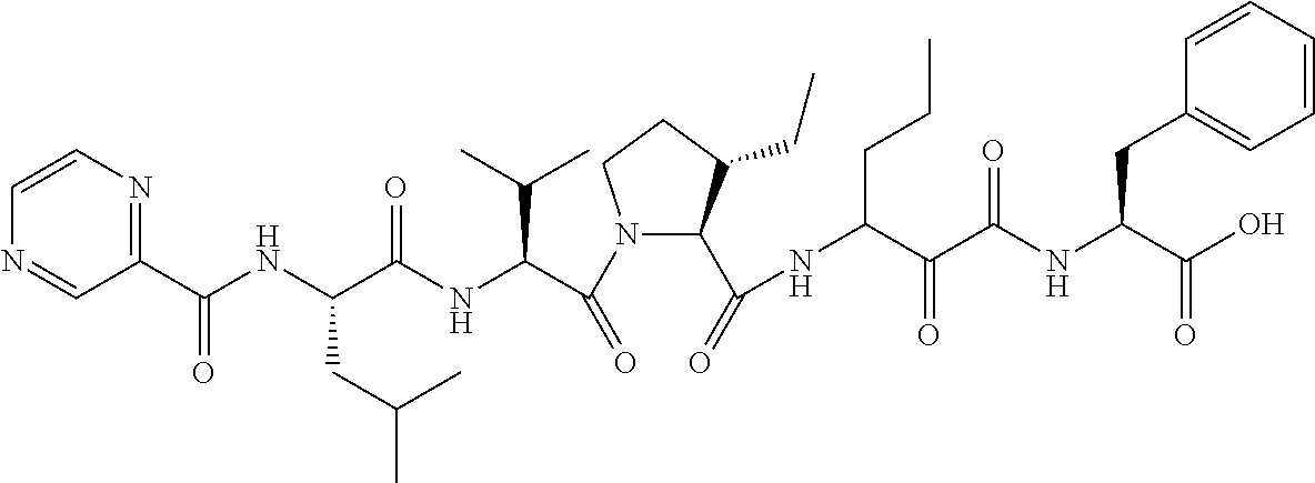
N1(C(C(NC(C(NC(C2=NC=CN=C2)=O)CC(C)C)=O)C(C)C)=O)C(C(=O)NC(CCC)C(=O)C(=O)NC(CC2=CC=CC=C2)C(=O)O)C(CC)CC1
